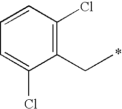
C1(CC)=C(Cl)C=CC=C1Cl
